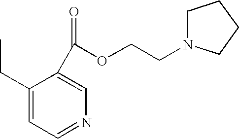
C1(CC)=CC=NC=C1C(=O)OCCN1CCCC1
